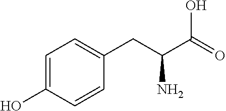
C1=C(O)C=CC(CC(C(=O)O)N)=C1
